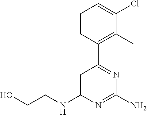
OCCNC1=CC(C2=C(C)C(Cl)=CC=C2)=NC(N)=N1
